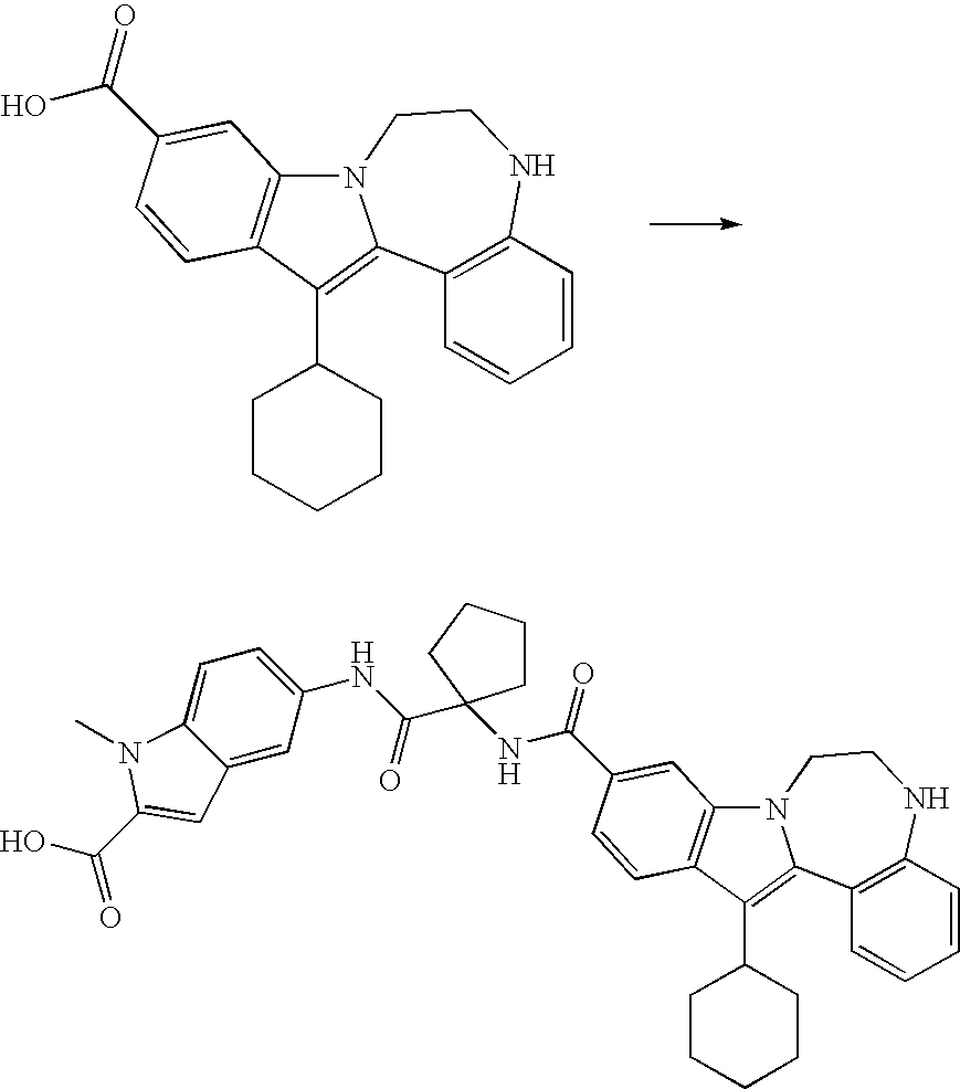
C1(C2CCCCC2)=C2C3=C(C=CC=C3)NCCN2C2=C1C=CC(C(O)=O)=C2.C1(C2CCCCC2)=C2C3=C(C=CC=C3)NCCN2C2=C1C=CC(C(NC1(C(NC3=CC=C4C(=C3)C=C(C(O)=O)N4C)=O)CCCC1)=O)=C2
